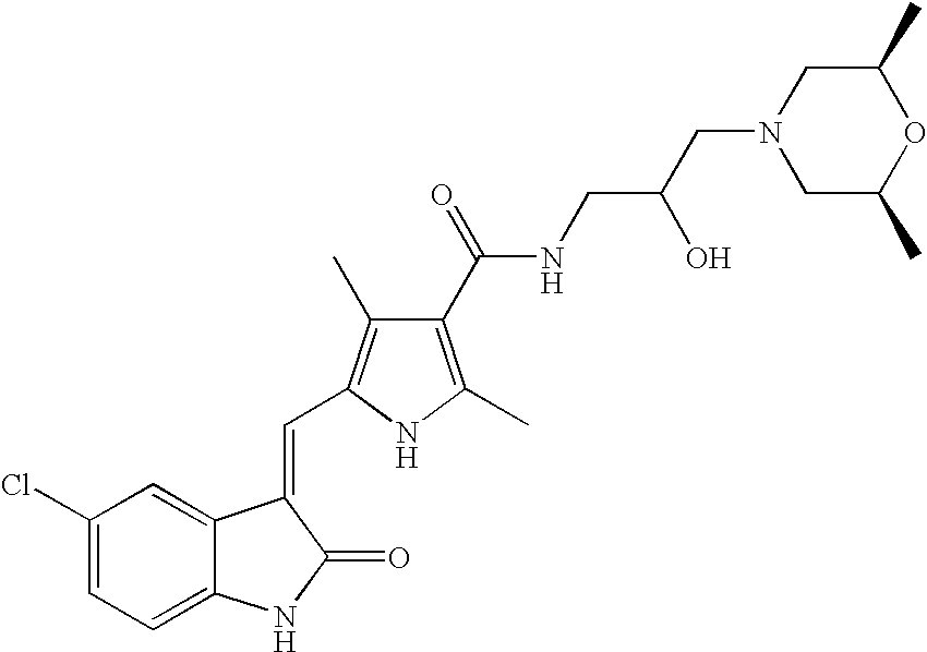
C1(Cl)=CC=C2C(=C1)C(=CC1=C(C)C(C(=O)NCC(O)CN3CC(C)OC(C)C3)=C(C)N1)C(=O)N2
